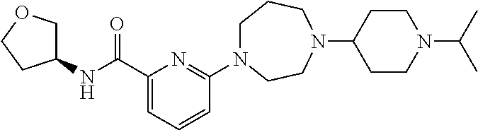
C1N(C2=NC(C(NC3COCC3)=O)=CC=C2)CCN(C2CCN(C(C)C)CC2)CC1
